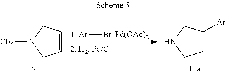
C1=CCN([Cbz])C1.[Ar]Br.[Pd(OAc)2].C1C([Ar])CNC1
